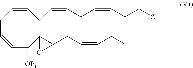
C(=CCC=CC(C1C(CC=CCC)O1)[OP1])CC=CCC=CCC[Z]
